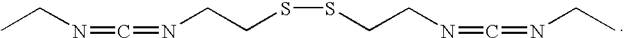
CCN=C=NCCSSCCN=C=NCC
